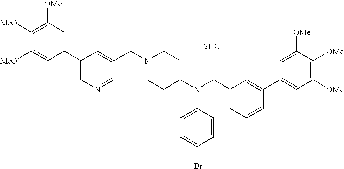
C1=C([MeO])C([MeO])=C([OMe])C=C1C1=CN=CC(CN2CCC(N(CC3=CC=CC(C4=CC([OMe])=C([OMe])C([OMe])=C4)=C3)C3=CC=C(Br)C=C3)CC2)=C1.[2HCl]
